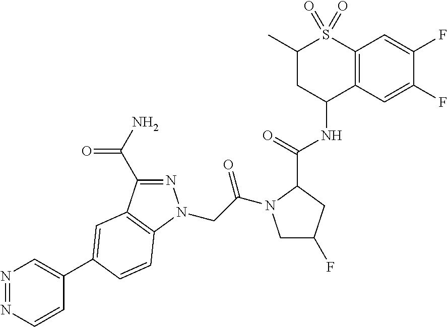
N1=NC=CC(C2=CC3=C(N(CC(=O)N4CC(F)CC4C(=O)NC4C5=C(S(=O)(=O)C(C)C4)C=C(F)C(F)=C5)N=C3C(N)=O)C=C2)=C1
